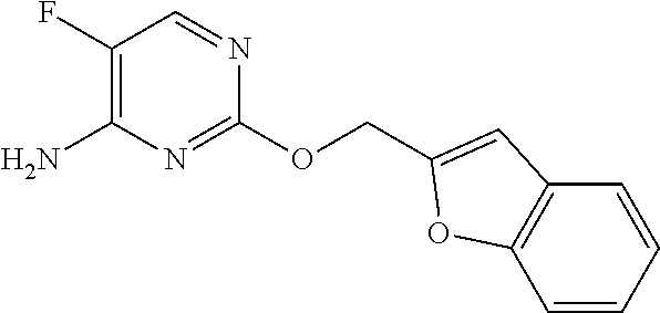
C(OC1=NC(N)=C(F)C=N1)C1=CC2=C(C=CC=C2)O1
